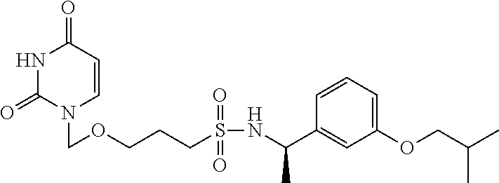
N1C(=O)N(COCCCS(NC(C2=CC(OCC(C)C)=CC=C2)C)(=O)=O)C=CC1=O
